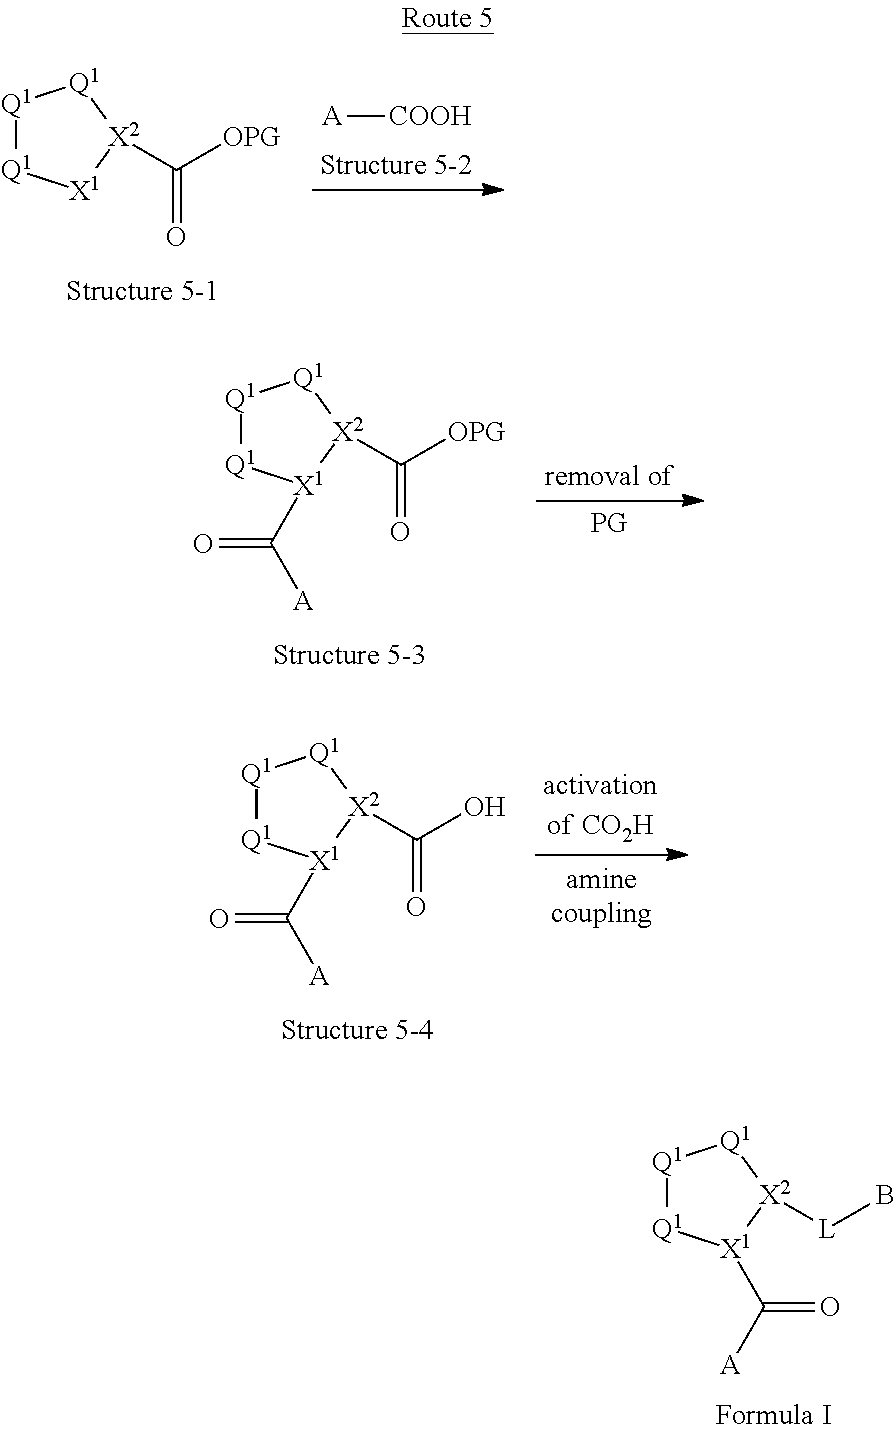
[Q1]1[Q1][X1][X2](C([OPG])=O)[Q1]1.[A][COOH].[Q1]1[Q1][X1](C([A])=O)[X2](C([OPG])=O)[Q1]1.[Q1]1[Q1][X1](C([A])=O)[X2](C(O)=O)[Q1]1.[Q1]1[Q1][X1](C(=O)[A])[X2]([L]B)[Q1]1
